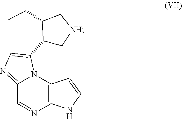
C12=NC=C(C3C[NH]CC3CC)N1C1=C(N=C2)NC=C1
